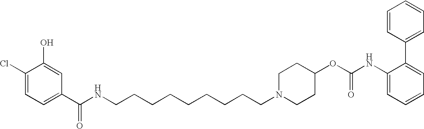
C1(C(NCCCCCCCCCN2CCC(OC(NC3=CC=CC=C3C3=CC=CC=C3)=O)CC2)=O)=CC=C(Cl)C(O)=C1
